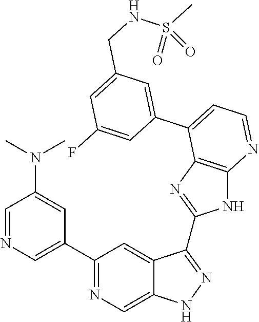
C1=NC=C(C2=NC=C3C(=C2)C(C2=NC4=C(N2)N=CC=C4C2=CC(CNS(C)(=O)=O)=CC(F)=C2)=NN3)C=C1N(C)C
